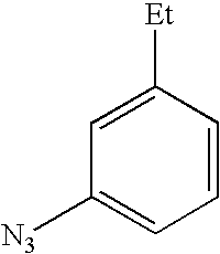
C1=CC([Et])=CC([N3])=C1
